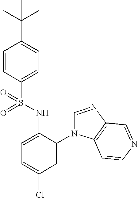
C1=CC(S(NC2=CC=C(Cl)C=C2N2C=NC3=C2C=CN=C3)(=O)=O)=CC=C1C(C)(C)C
